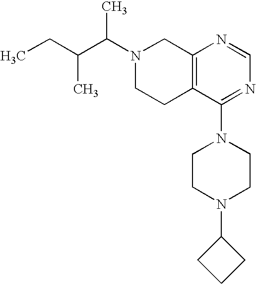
C(C(N1CCC2=C(C1)N=CN=C2N1CCN(C2CCC2)CC1)C)(CC)C
